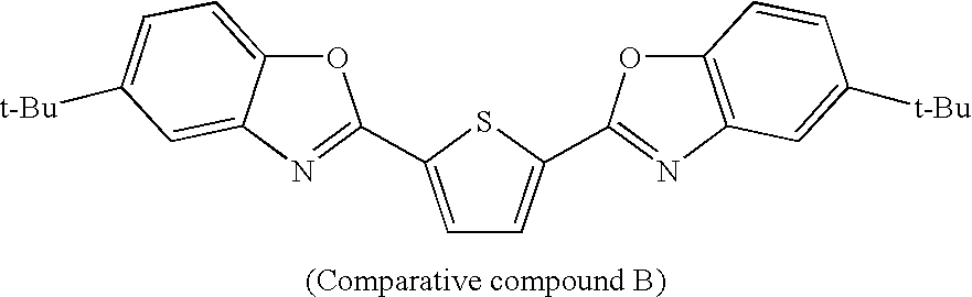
C1=C(C2=NC3=CC([t-Bu])=CC=C3O2)SC(C2=NC3=C(O2)C=CC([t-Bu])=C3)=C1
